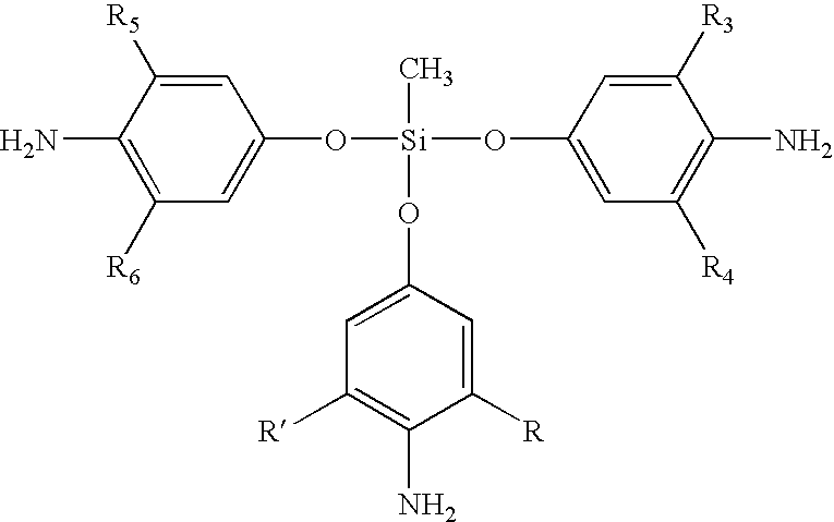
C1(N)=C([R6])C=C(O[Si](C)(OC2=CC([R])=C(N)C([R])=C2)OC2=CC([R4])=C(N)C([R3])=C2)C=C1[R5]
